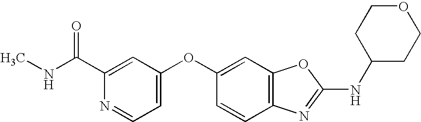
C1(C(NC)=O)=CC(OC2=CC3=C(C=C2)N=C(NC2CCOCC2)O3)=CC=N1
